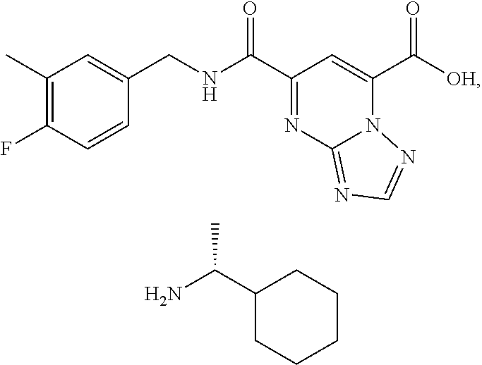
C1(C)=C(F)C=CC(CNC(C2=NC3=NC=NN3C(C([OH])=O)=C2)=O)=C1.C1(C(N)C)CCCCC1
